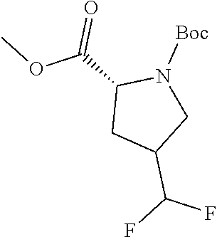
C1(C(OC)=O)CC(C(F)F)CN1[Boc]
